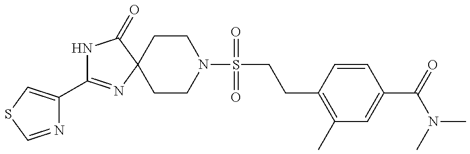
N1C(C2=CSC=N2)=NC2(C1=O)CCN(S(CCC1=C(C)C=C(C(=O)N(C)C)C=C1)(=O)=O)CC2
